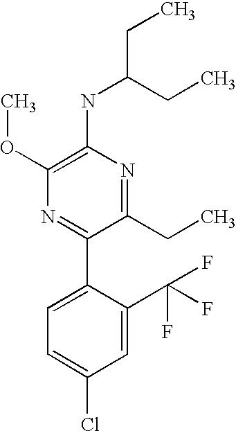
C1(NC(CC)CC)=C(OC)N=C(C2=CC=C(Cl)C=C2C(F)(F)F)C(CC)=N1
